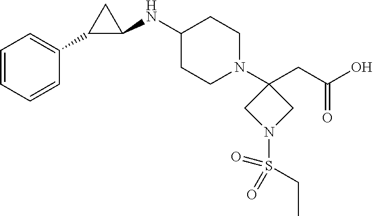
C1(NC2C(C3=CC=CC=C3)C2)CCN(C2(CC(O)=O)CN(S(CC)(=O)=O)C2)CC1
